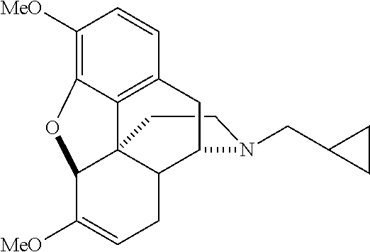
C1CN(CC2CC2)C2C3C14C1=C(C=CC([MeO])=C1OC4C([MeO])=CC3)C2
